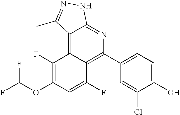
FC(OC1=C(F)C2=C3C(=NC(C4=CC=C(O)C(Cl)=C4)=C2C(F)=C1)NN=C3C)F
